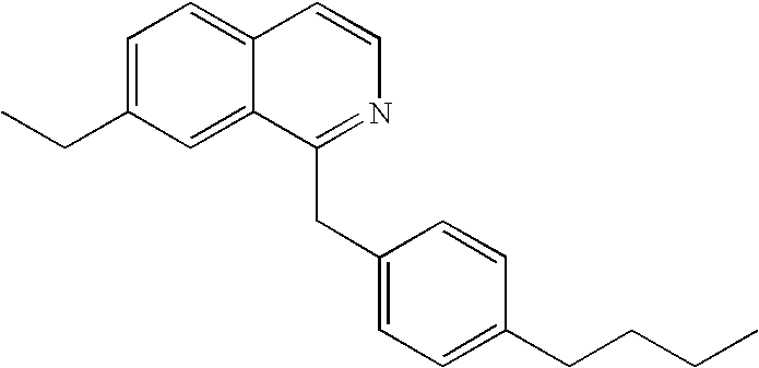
C1=C(CC)C=C2C(=C1)C=CN=C2CC1=CC=C(CCCC)C=C1
